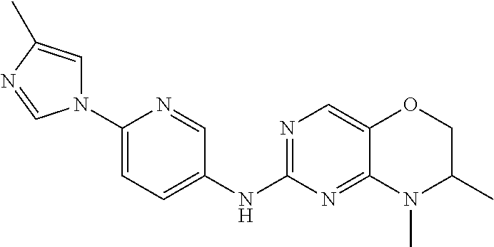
N1(C2=CC=C(NC3=NC=C4C(=N3)N(C)C(C)CO4)C=N2)C=C(C)N=C1
